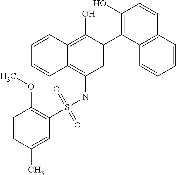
C1=C(C2=C(O)C=CC3=C2C=CC=C3)C(O)=C2C(=C1NS(C1=C(OC)C=CC(C)=C1)(=O)=O)C=CC=C2
